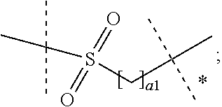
S(CC(C)(C)C)(C(C)(C)C)(=O)=O
